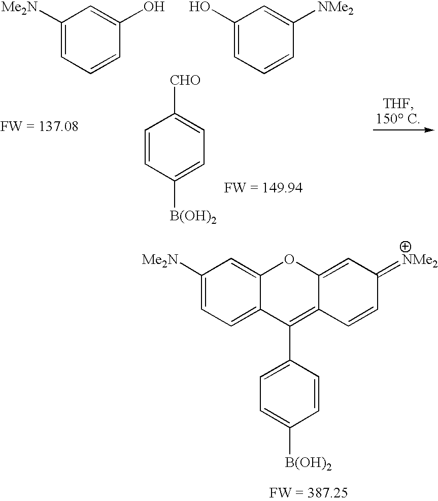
C1([Me2N])=CC=C2C(=C1)OC1=CC(=[NMe2])C=CC1=C2C1=CC=C([B(OH)2])C=C1.C1([Me2N])=CC=CC(O)=C1.C1(O)=CC=CC([NMe2])=C1.C1=CC([B(OH)2])=CC=C1[CHO]
